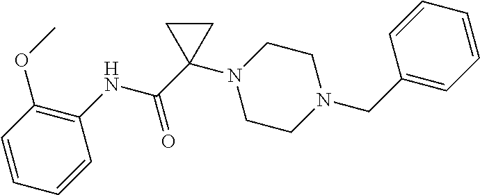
C(=O)(C1(N2CCN(CC3=CC=CC=C3)CC2)CC1)NC1=C(OC)C=CC=C1
